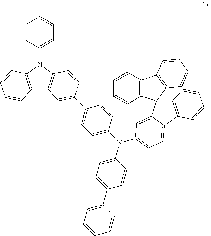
C12=C(N(C3=CC=CC=C3)C3=C1C=C(C1=CC=C(N(C4=CC=C(C5=CC=CC=C5)C=C4)C4=CC=C5C(=C4)C4(C6=C5C=CC=C6)C5=C(C=CC=C5)C5=C4C=CC=C5)C=C1)C=C3)C=CC=C2
